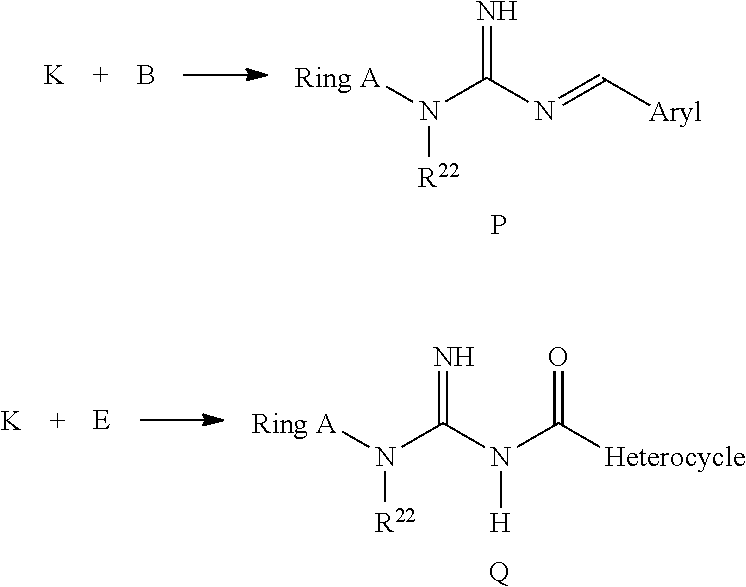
[Ring A]N(C(N=C[Aryl])=N)[R22].P.[K].B.[Ring A]N(C(N(C([Heterocycle])=O)[H])=N)[R22].[Q].[K].[E]
